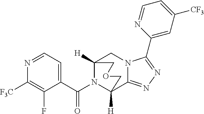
N1=CC=C(C(N2C3([H])CN4C(=NN=C4C4=CC([CF3])=CC=N4)C2([H])COC3)=O)C(F)=C1[F3C]
